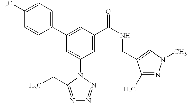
C1(C2=CC(C(NCC3=CN(C)N=C3C)=O)=CC(N3C(CC)=NN=N3)=C2)=CC=C(C)C=C1
